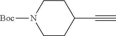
C1CC(C#C)CCN1[Boc]
